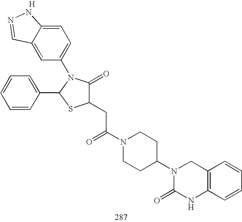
C1(CC(N2CCC(N3C(=O)NC4=C(C3)C=CC=C4)CC2)=O)C(=O)N(C2=CC=C3C(=C2)C=NN3)C(C2=CC=CC=C2)S1.[H]
